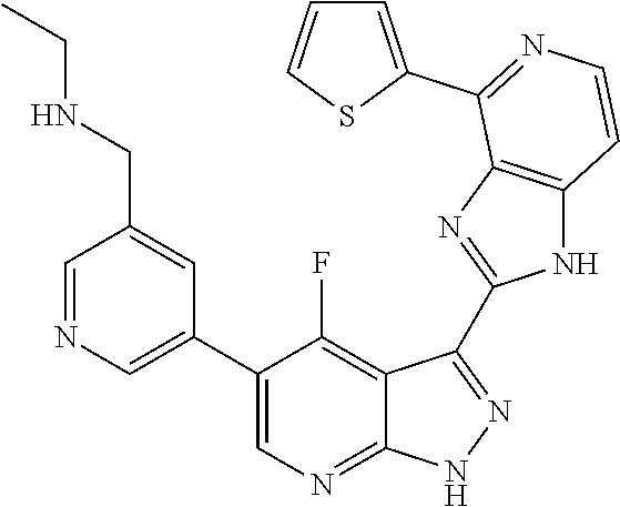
C1=NC=C(C2=CN=C3C(=C2F)C(C2=NC4=C(N2)C=CN=C4C2=CC=CS2)=N[N H]3)C=C1CNCC
